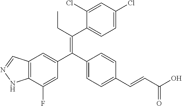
C12=C(C(F)=CC(C(C3=CC=C(C=CC(O)=O)C=C3)=C(CC)C3=CC=C(Cl)C=C3Cl)=C1)NN=C2
